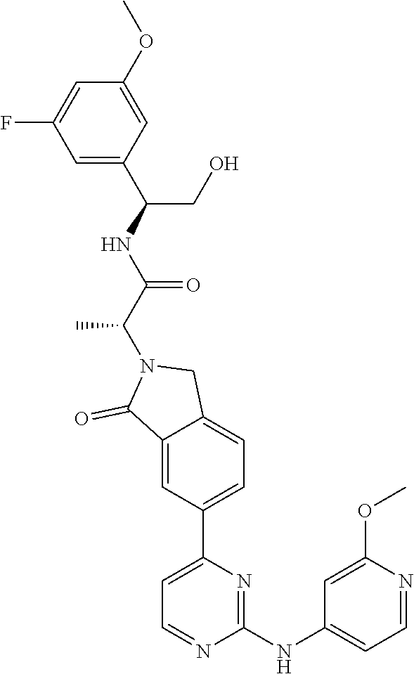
C1(NC2=CC=NC(OC)=C2)=NC(C2=CC=C3C(=C2)C(=O)N(C(C(NC(C2=CC(F)=CC(OC)=C2)CO)=O)C)C3)=CC=N1
